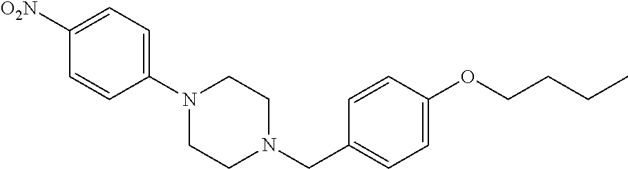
N1(C2=CC=C([O2N])C=C2)CCN(CC2=CC=C(OCCCC)C=C2)CC1
